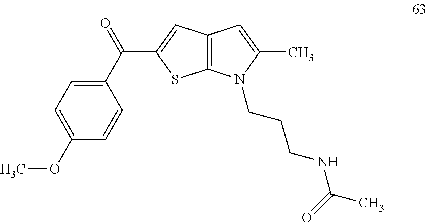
C1(C(=O)C2=CC3=C(S2)N(CCCNC(C)=O)C(C)=C3)=CC=C(OC)C=C1
